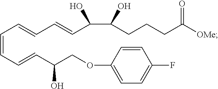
C(=CC=CC(COC1=CC=C(F)C=C1)O)C=CC=CC(C(CCCC([OMe])=O)O)O
